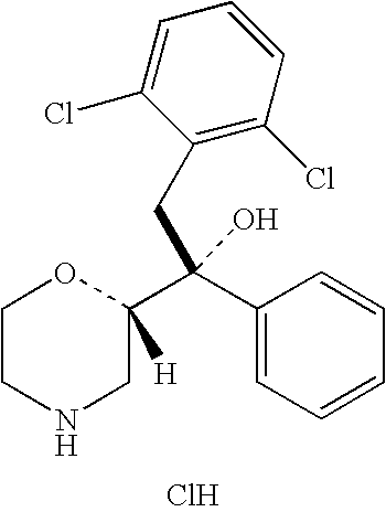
C1CNCC(C(C2=CC=CC=C2)(CC2=C(Cl)C=CC=C2Cl)O)([H])O1.Cl
